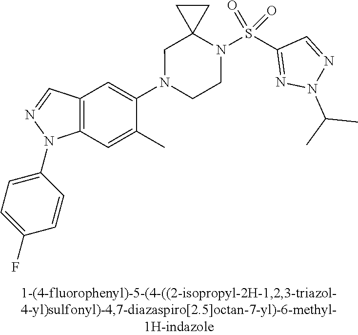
N1(C2=CC3=C(C=C2C)N(C2=CC=C(F)C=C2)N=C3)CCN(S(C2=NN(C(C)C)N=C2)(=O)=O)C2(C1)CC2
